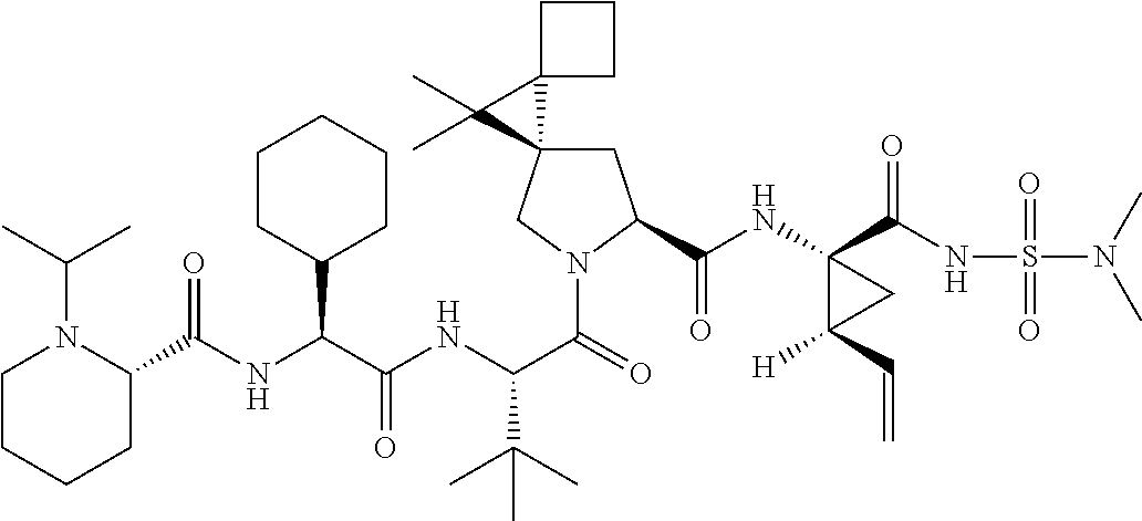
C1C2(CN(C(C(NC(C(NC(=O)C3N(C(C)C)CCCC3)C3CCCCC3)=O)C(C)(C)C)=O)C1C(NC1(C(NS(N(C)C)(=O)=O)=O)C([H])(C=C)C1)=O)C1(C2(C)C)CCC1
